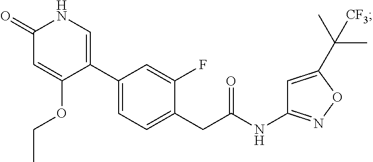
C1(=O)C=C(OCC)C(C2=CC=C(CC(NC3=NOC(C(C)(C)[CF3])=C3)=O)C(F)=C2)=CN1
